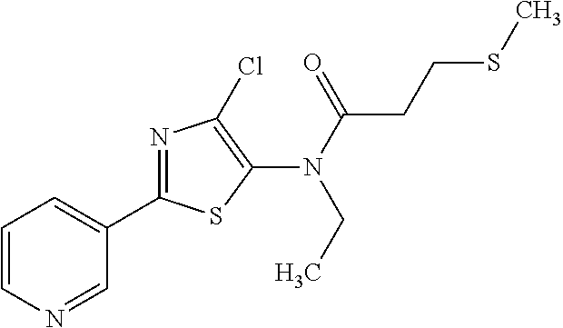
C1(C2=NC(Cl)=C(N(CC)C(=O)CCSC)S2)=CC=CN=C1
